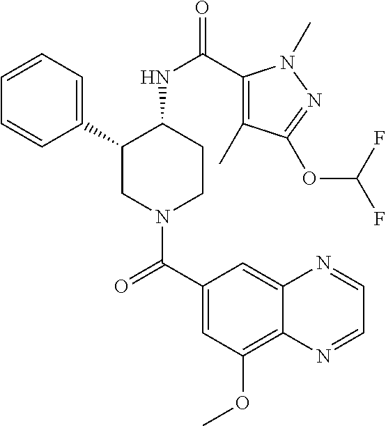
C1=CC=C(C2CN(C(C3=CC(OC)=C4C(=C3)N=CC=N4)=O)CCC2NC(=O)C2=C(C)C(OC(F)F)=NN2C)C=C1
